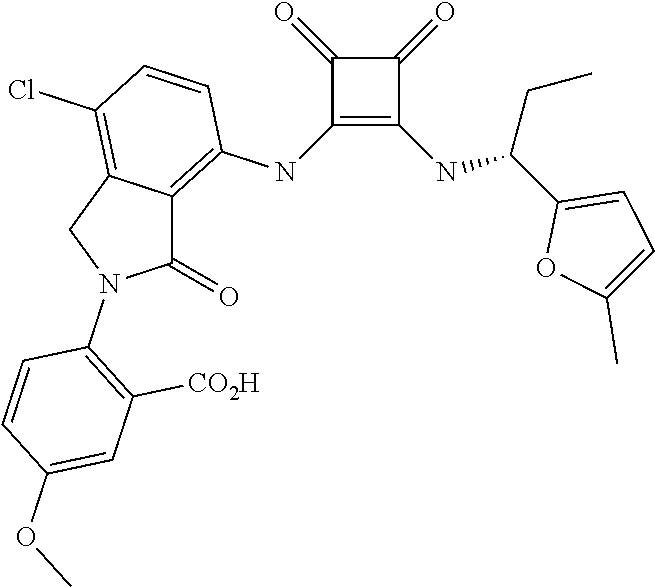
C1(NC2=C3C(=C(Cl)C=C2)CN(C2=C([CO2H])C=C(OC)C=C2)C3=O)=C(NC(C2=CC=C(C)O2)CC)C(=O)C1=O
